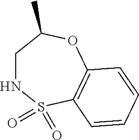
C1NS(=O)(=O)C2=C(OC1C)C=CC=C2
